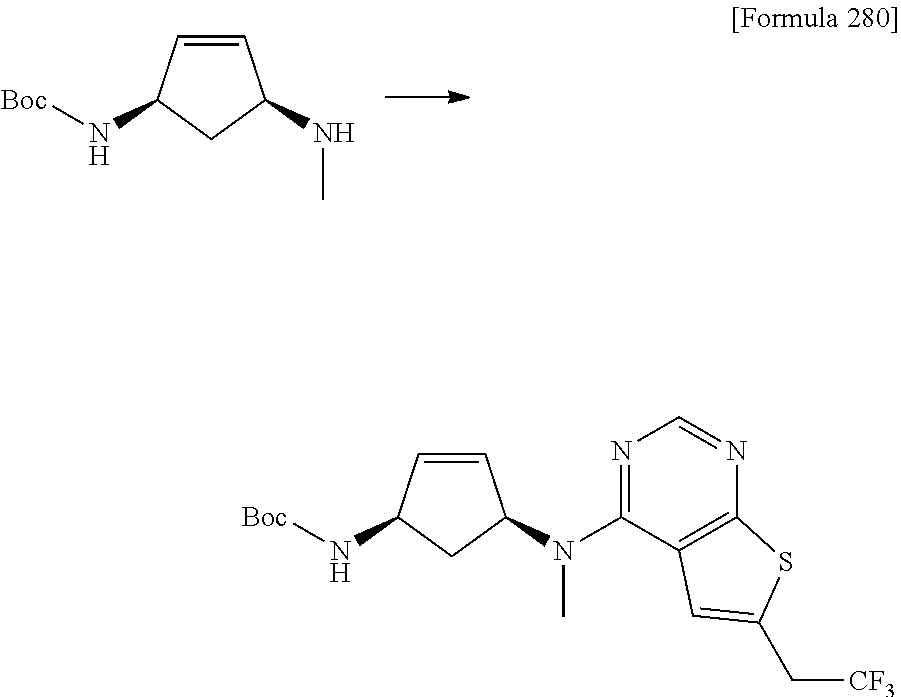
C1=CC(N[Boc])CC1NC.C1=CC(N[Boc])CC1N(C)C1=NC=NC2=C1C=C(C[CF3])S2
